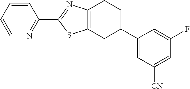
C12=C(CC(C3=CC([CN])=CC(F)=C3)CC1)SC(C1=NC=CC=C1)=N2
